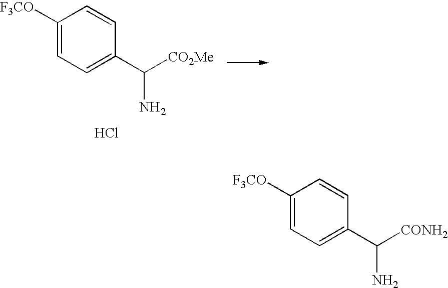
C1([F3CO])=CC=C(C([CO2Me])N)C=C1.Cl.C1([F3CO])=CC=C(C([CONH2])N)C=C1
